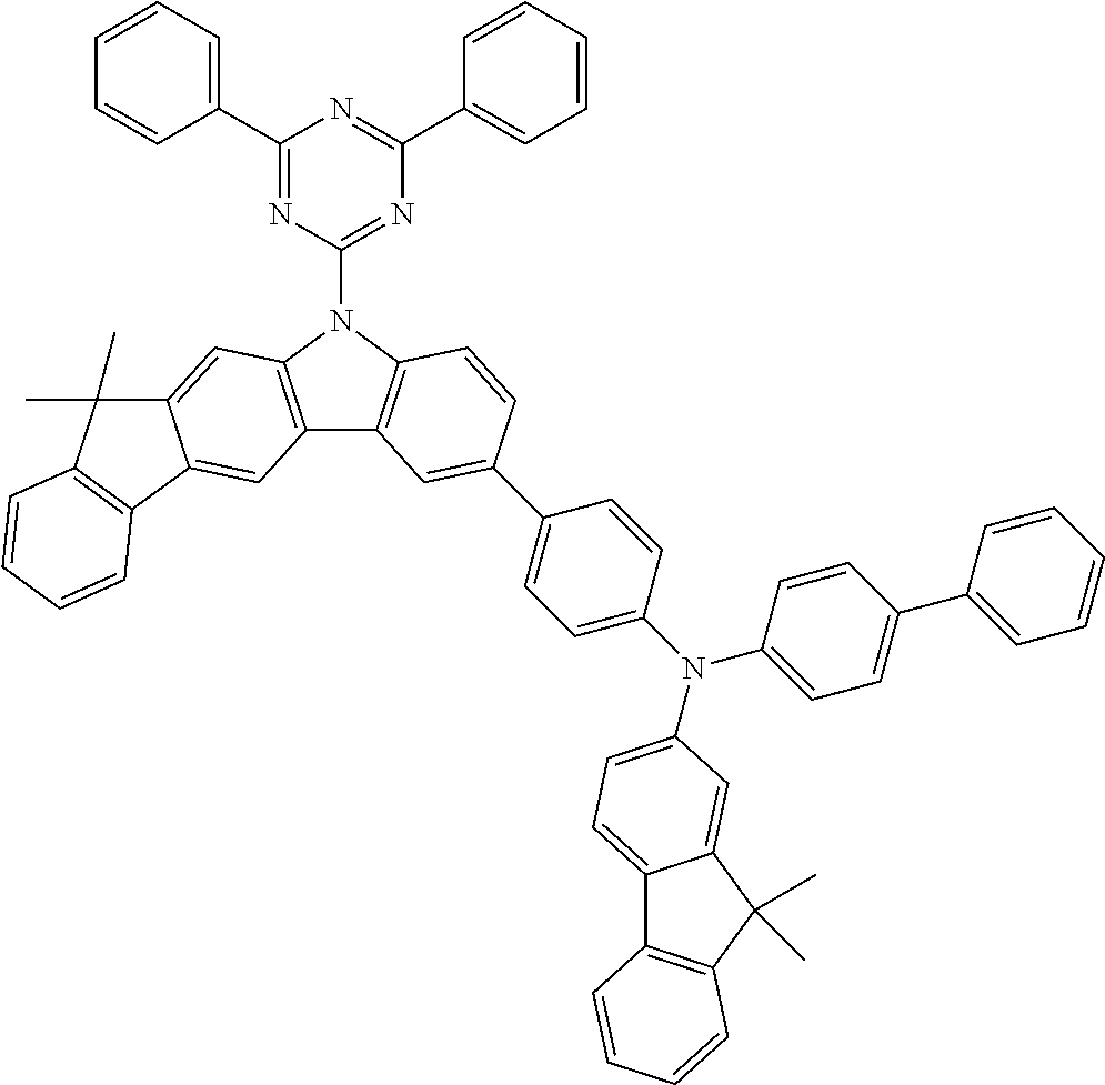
C1(C2=CC=CC=C2)=NC(N2C3=C(C4=C2C=C2C(=C4)C4=C(C2(C)C)C=CC=C4)C=C(C2=CC=C(N(C4=CC=C(C5=CC=CC=C5)C=C4)C4=CC=C5C6=C(C=CC=C6)C(C)(C)C5=C4)C=C2)C=C3)=NC(C2=CC=CC=C2)=N1
